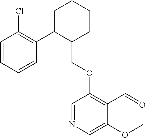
C1C(C2=C(Cl)C=CC=C2)C(COC2=C(C=O)C(OC)=CN=C2)CCC1
